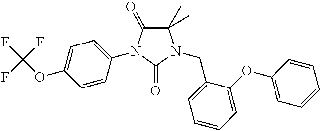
C1(C)(C)C(=O)N(C2=CC=C(OC(F)(F)F)C=C2)C(=O)N1CC1=CC=CC=C1OC1=CC=CC=C1
